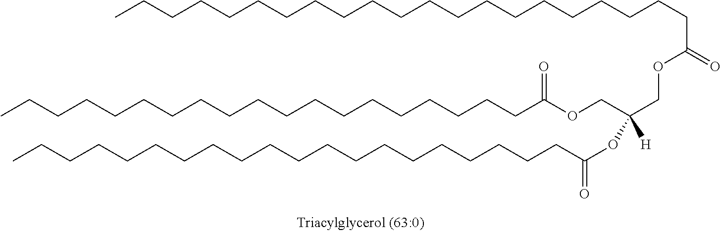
C(CCCCCCCCCCCCCCC(OCC(COC(CCCCCCCCCCCCCCCCCCCCC)=O)([H])OC(=O)CCCCCCCCCCCCCCCCCCCC)=O)CCCC
